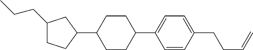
C1(CCC)CCC(C2CCC(C3=CC=C(CCC=C)C=C3)CC2)C1
